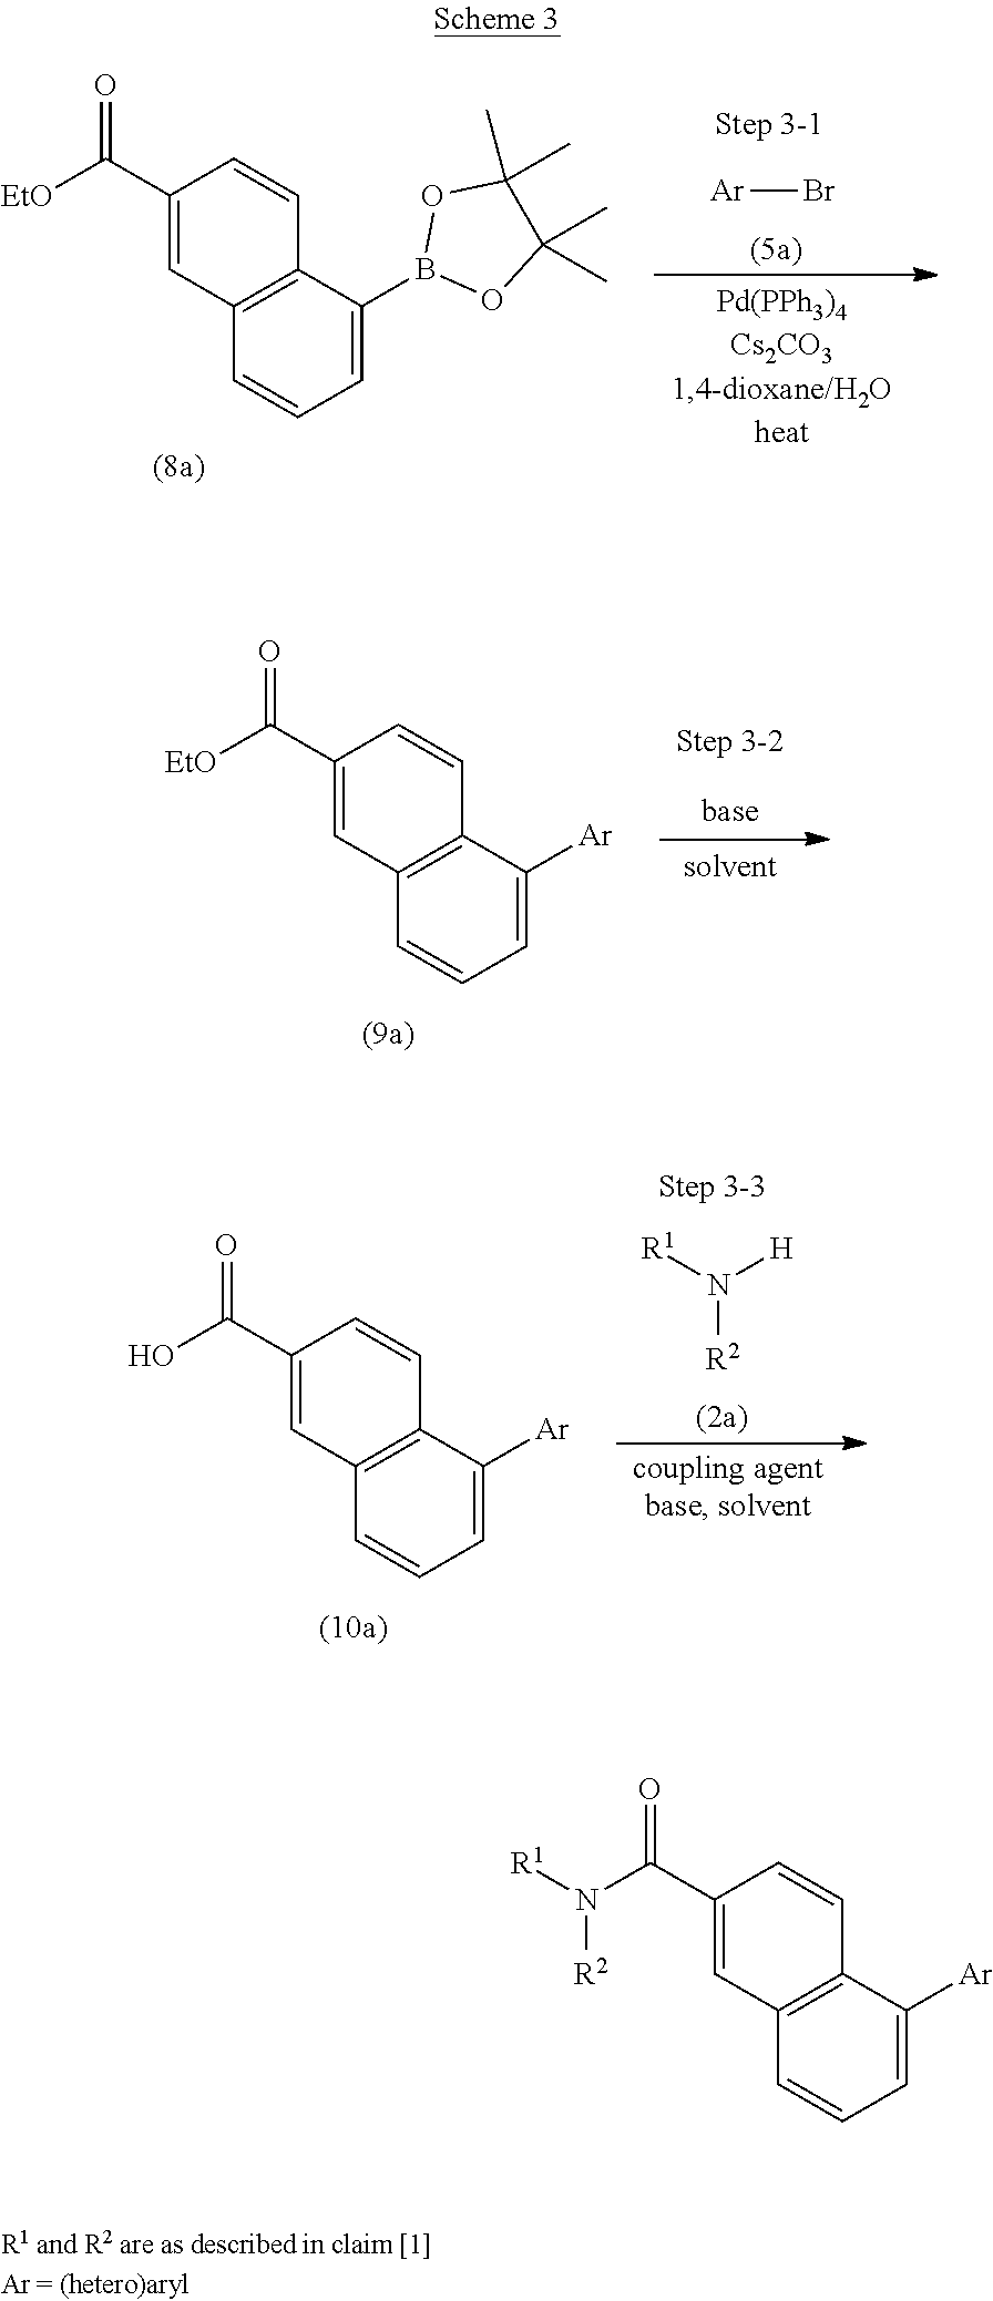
C12=C(C([Ar])=CC=C1)C=CC(C(N([R1])[R2])=O)=C2.C12=C(C(B3OC(C)(C)C(C)(C)O3)=CC=C1)C=CC(C([EtO])=O)=C2.[Ar]Br.C12=C(C([Ar])=CC=C1)C=CC(C([EtO])=O)=C2.C12=C(C([Ar])=CC=C1)C=CC(C(O)=O)=C2.N([R2])([R1])[H]
